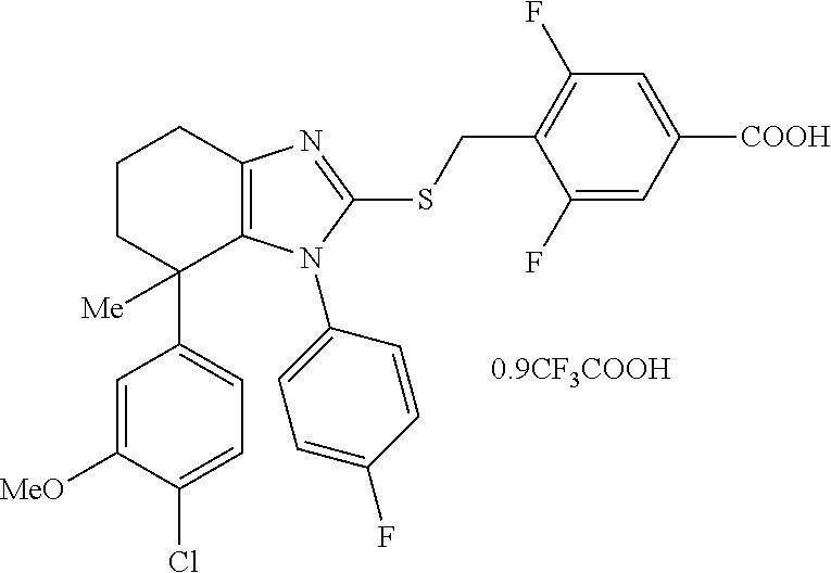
C1=C([MeO])C(Cl)=CC=C1C1([Me])C2=C(CCC1)N=C(SCC1=C(F)C=C([COOH])C=C1F)N2C1=CC=C(F)C=C1
